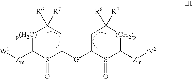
[Zm](C1S(=O)C([G]C2S(=O)C([Zm][W2])[(CH2)p]C([R6])([R7])C2)CC([R6])([R7])[p(H2C)]1)[W1]
